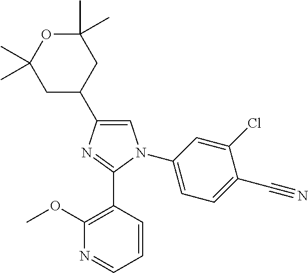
C1(C)(C)OC(C)(C)CC(C2=CN(C3=CC=C(C#N)C(Cl)=C3)C(C3=C(OC)N=CC=C3)=N2)C1
